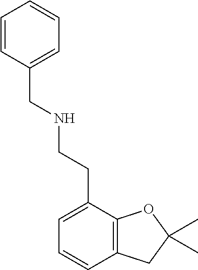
C1=C(CCNCC2=CC=CC=C2)C2=C(C=C1)CC(C)(C)O2
